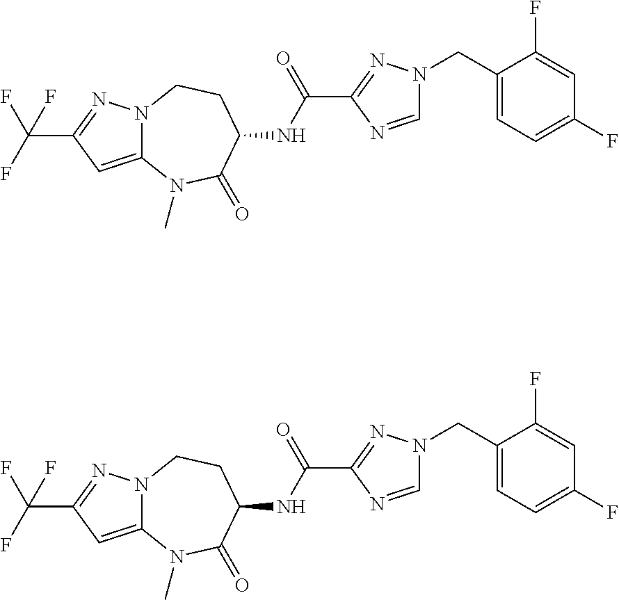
C12=CC(C(F)(F)F)=NN1CCC(NC(C1=NN(CC3=CC=C(F)C=C3F)C=N1)=O)C(=O)N2C.C12=CC(C(F)(F)F)=NN1CCC(NC(C1=NN(CC3=CC=C(F)C=C3F)C=N1)=O)C(=O)N2C
